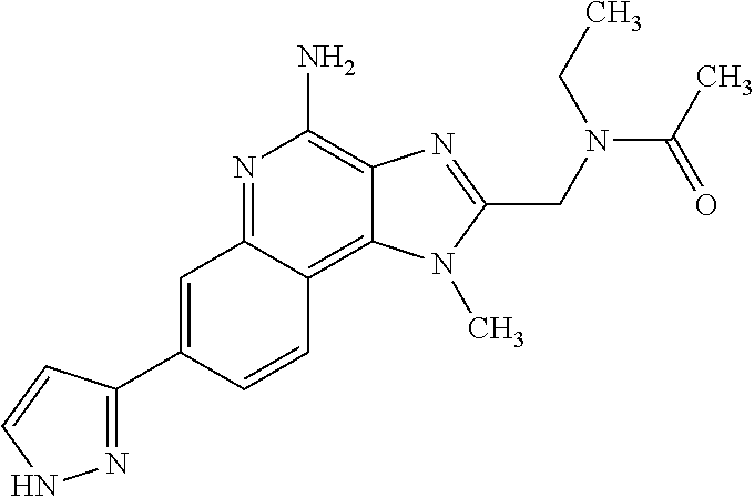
C1=C(C2=NNC=C2)C=CC2=C3C(=C(N)N=C12)N=C(CN(C(=O)C)CC)N3C
